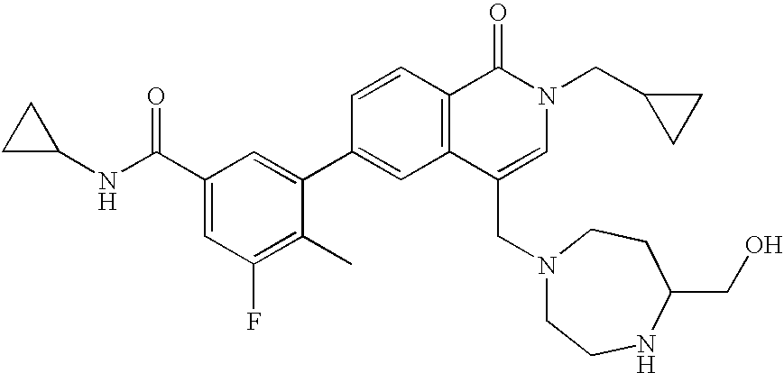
C1(C(NC2CC2)=O)=CC(F)=C(C)C(C2=CC3=C(C=C2)C(=O)N(CC2CC2)C=C3CN2CCNC(CO)CC2)=C1
